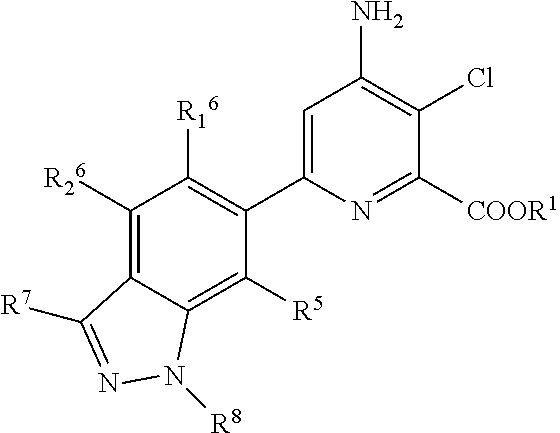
C1([R26])=C2C(=C([R5])C(C3=CC(N)=C(Cl)C([COOR1])=N3)=C1[R16])N([R8])N=C2[R7]
